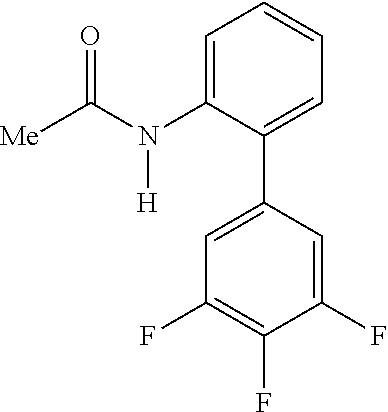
C1=C(N(C([Me])=O)[H])C(C2=CC(F)=C(F)C(F)=C2)=CC=C1
